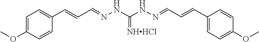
C(=CC1=CC=C(OC)C=C1)C=NNC(NN=CC=CC1=CC=C(OC)C=C1)=[NHHCl]
